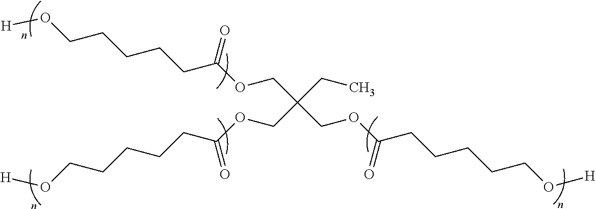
C(OC(CCCCCO[H])=O)C(COC(CCCCCO[H])=O)(COC(CCCCCO[H])=O)CC
